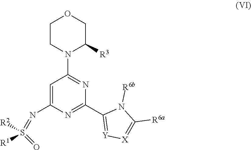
C1=C(N=S(=O)([R2])[R1])N=C(C2=[Y][X]=C([R6a])N2[R6b])N=C1N1C([R3])COCC1
